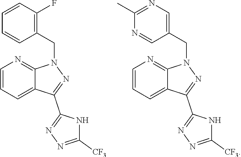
C1=CC(F)=C(CN2C3=NC=CC=C3C(C3=NN=C([CF3])N3)=N2)C=C1.C1(C)=NC=C(CN2C3=NC=CC=C3C(C3=NN=C([CF3])N3)=N2)C=N1
